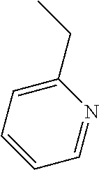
CCC1=CC=CC=N1
